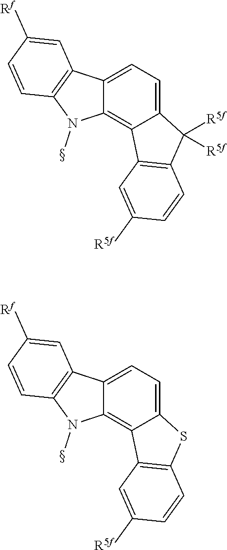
C12=CC=C3C(=C1C1=C(C2([R5f])[R5f])C=CC([R5f])=C1)N(C)C1=C3C=C([Rf])C=C1.C12=CC=C3C(=C1C1=C(S2)C=CC([R5f])=C1)N(C)C1=C3C=C([Rf])C=C1
